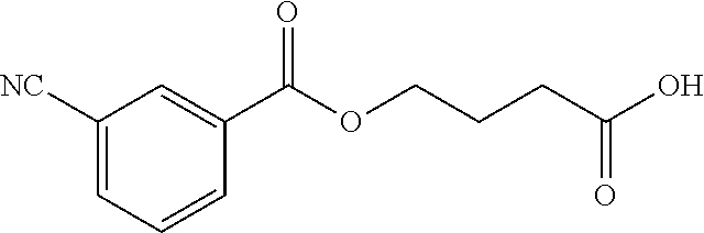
C1=CC(C(OCCCC(O)=O)=O)=CC([NC])=C1
